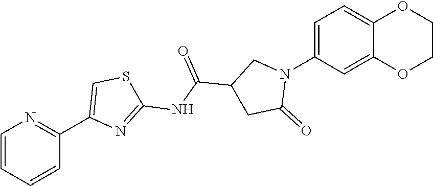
C1=CC=CC(C2=CSC(NC(=O)C3CC(=O)N(C4=CC=C5C(=C4)OCCO5)C3)=N2)=N1
